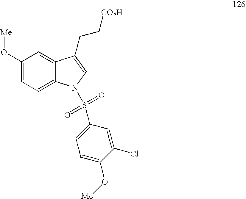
C1(O[Me])=CC=C2C(=C1)C(CC[CO2H])=CN2S(=O)(=O)C1=CC=C(O[Me])C(Cl)=C1
